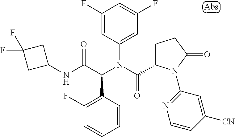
C1=CC(C(C(NC2CC(F)(F)C2)=O)N(C(=O)C2CCC(=O)N2C2=NC=CC([CN])=C2)C2=CC(F)=CC(F)=C2)=C(F)C=C1
